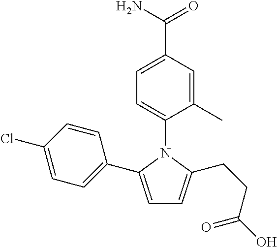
C1=C(C2=CC=C(Cl)C=C2)N(C2=CC=C(C(N)=O)C=C2C)C(CCC(O)=O)=C1
